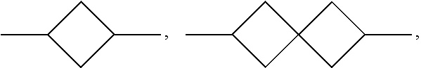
C1C2(CC1C)CC(C)C2.C1C(C)CC1C
